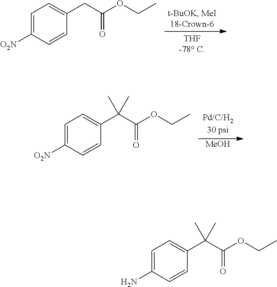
C1=C([O2N])C=CC(CC(OCC)=O)=C1.[MeOH].C1=C([O2N])C=CC(C(C(OCC)=O)(C)C)=C1.C1=C(N)C=CC(C(C(OCC)=O)(C)C)=C1
